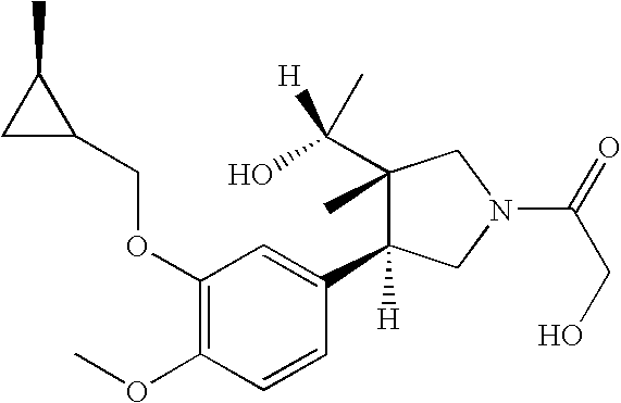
C1(C([H])(C)O)(C)C(C2=CC(OCC3CC3C)=C(OC)C=C2)([H])CN(C(=O)CO)C1
